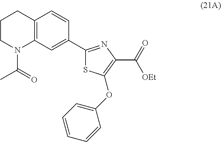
C12=C(C=C(C3=NC(C(=O)[OEt])=C(OC4=CC=CC=C4)S3)C=C1)N(C(=O)C)CCC2
